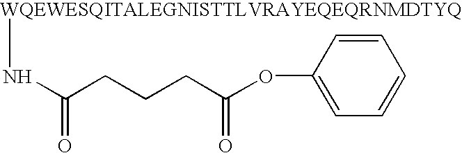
[WQEWESQITALEGNISTTLVRAYEQEQRNMDTYQ]NC(CCCC(OC1=CC=CC=C1)=O)=O
